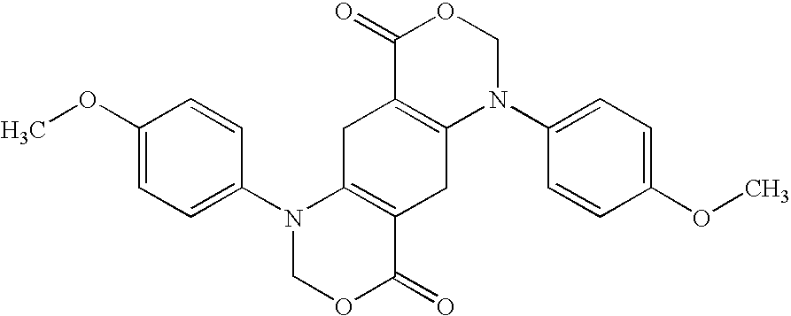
C1(OC)=CC=C(N2COC(=O)C3=C2CC2=C(C3)N(C3=CC=C(OC)C=C3)COC2=O)C=C1
